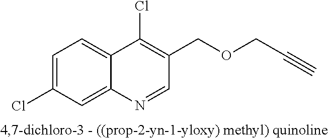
C1=C(Cl)C=C2C(=C1)C(Cl)=C(COCC#C)C=N2
